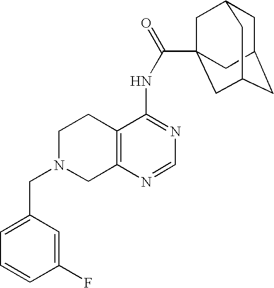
C1N(CC2=CC=CC(F)=C2)CC2=C(C1)C(NC(=O)C13CC4CC(CC(C1)C4)C3)=NC=N2
